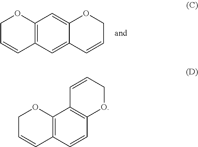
C1C=CC2=C(O1)C=C1C(=C2)C=CCO1.C1C=CC2=C(O1)C1=C(C=C2)OCC=C1
